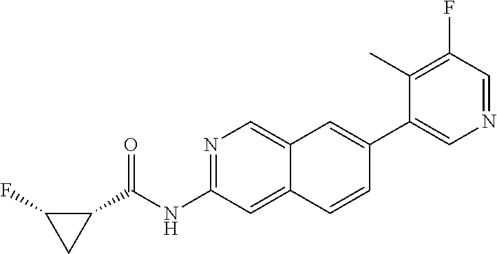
N1=C(NC(C2C(F)C2)=O)C=C2C(=C1)C=C(C1=CN=CC(F)=C1C)C=C2
